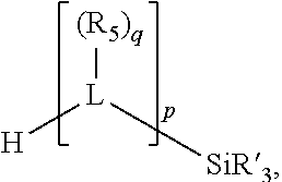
[(R5)q][L]([SiR3])[H]
